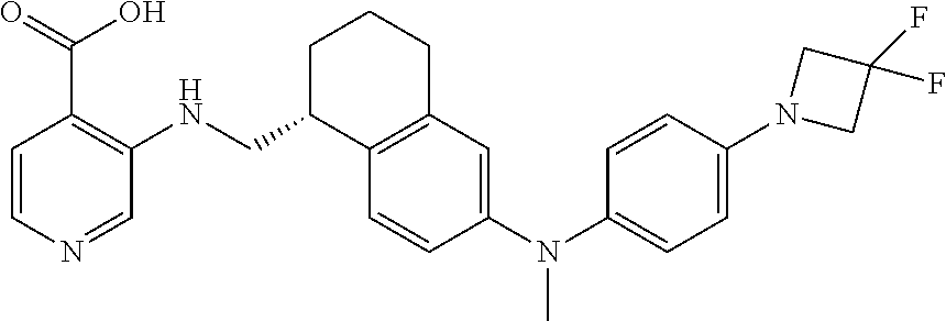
C1=CN=CC(NCC2C3=C(CCC2)C=C(N(C2=CC=C(N4CC(F)(F)C4)C=C2)C)C=C3)=C1C(=O)O
